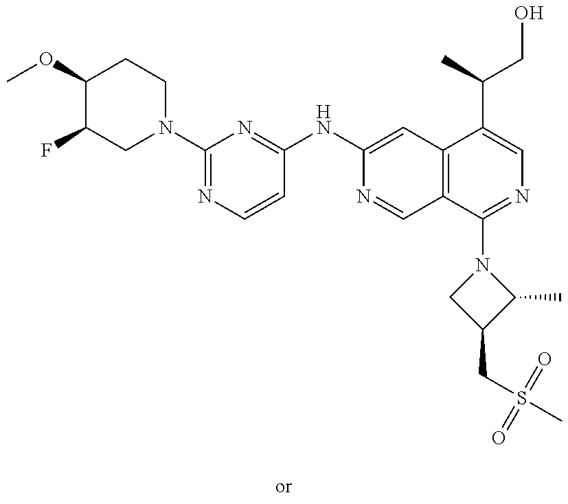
C1(OC)C(F)CN(C2=NC=CC(NC3=CC4=C(C=N3)C(N3CC(CS(C)(=O)=O)C3C)=NC=C4C(CO)C)=N2)CC1
